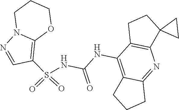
S(C1=C2N(N=C1)CCCO2)(=O)(=O)NC(NC1=C2C(=NC3=C1CCC31CC1)CCC2)=O
